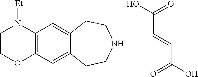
C1COC2=C(N1[Et])C=C1C(=C2)CCNCC1.C(C=CC(=O)O)(=O)O
